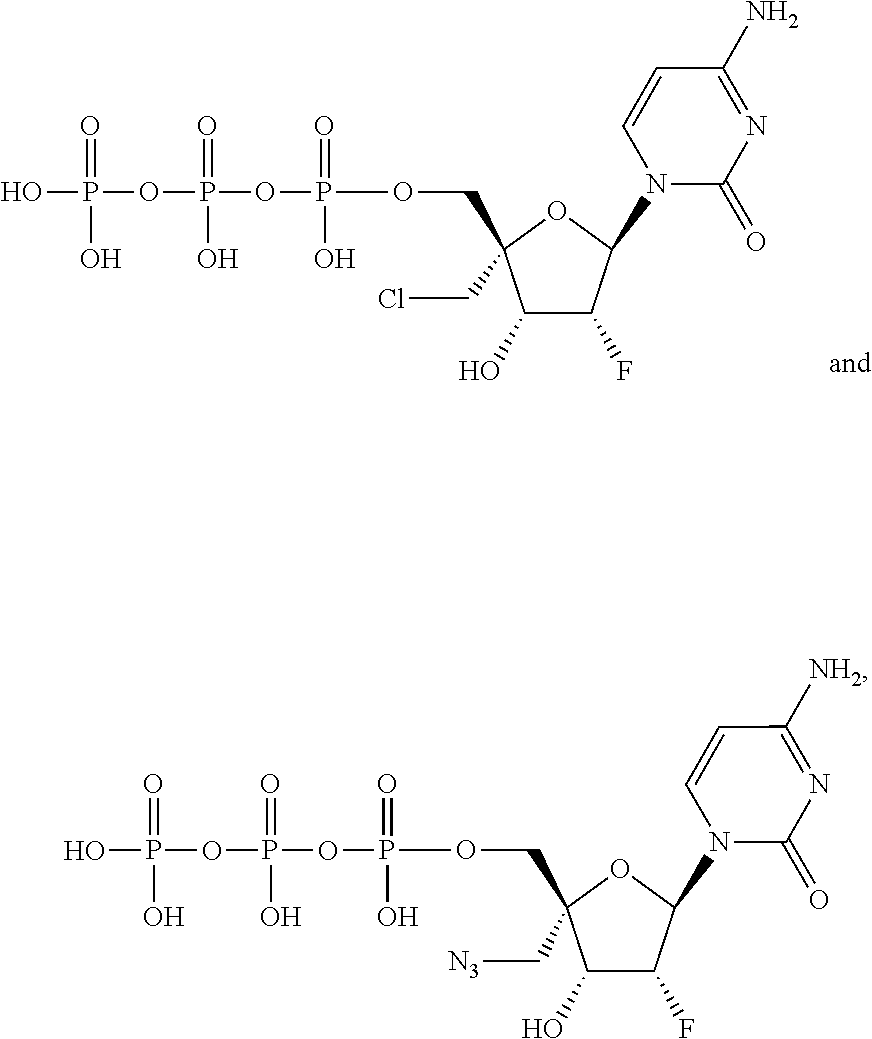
C1=CN(C2C(F)C(O)C(CCl)(COP(=O)(O)OP(=O)(O)OP(=O)(O)O)O2)C(=O)N=C1N.C1=CN(C2C(F)C(O)C(C[N3])(COP(=O)(O)OP(=O)(O)OP(=O)(O)O)O2)C(=O)N=C1[NH2]
